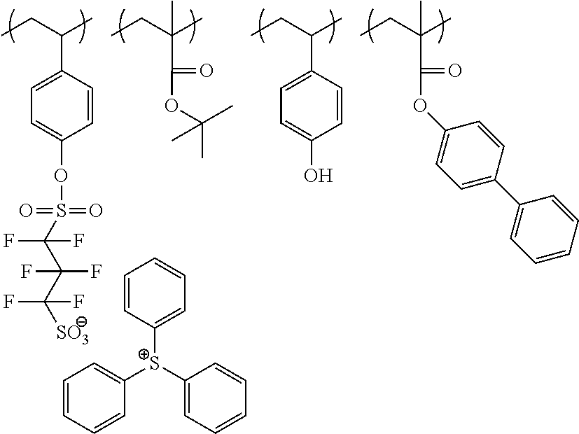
CCC(C)C1=CC=C(OS(=O)(=O)C(C(C([SO3])(F)F)(F)F)(F)F)C=C1.CCC(C)(C)C(OC(C)(C)C)=O.CCC(C)C1=CC=C(O)C=C1.CCC(C)(C)C(OC1=CC=C(C2=CC=CC=C2)C=C1)=O.C1=CC=CC([S+](C2=CC=CC=C2)C2=CC=CC=C2)=C1
